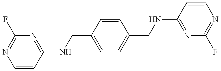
C1=CC(NCC2=CC=C(CNC3=NC(F)=NC=C3)C=C2)=NC(F)=N1
